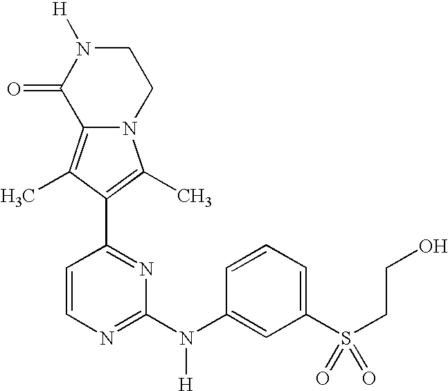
N12C(=C(C)C(C3=NC(N(C4=CC(S(CCO)(=O)=O)=CC=C4)[H])=NC=C3)=C1C)C(=O)N([H])CC2
